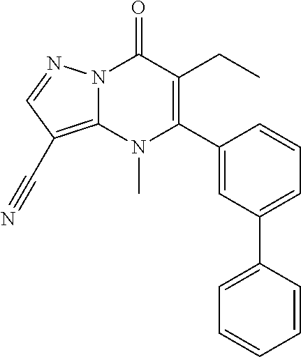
N12C(=C(C#N)C=N1)N(C)C(C1=CC(C3=CC=CC=C3)=CC=C1)=C(CC)C2=O
